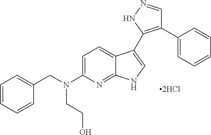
C1=C(N(CC2=CC=CC=C2)CCO)N=C2C(=C1)C(C1=C(C3=CC=CC=C3)C=NN1)=CN2
